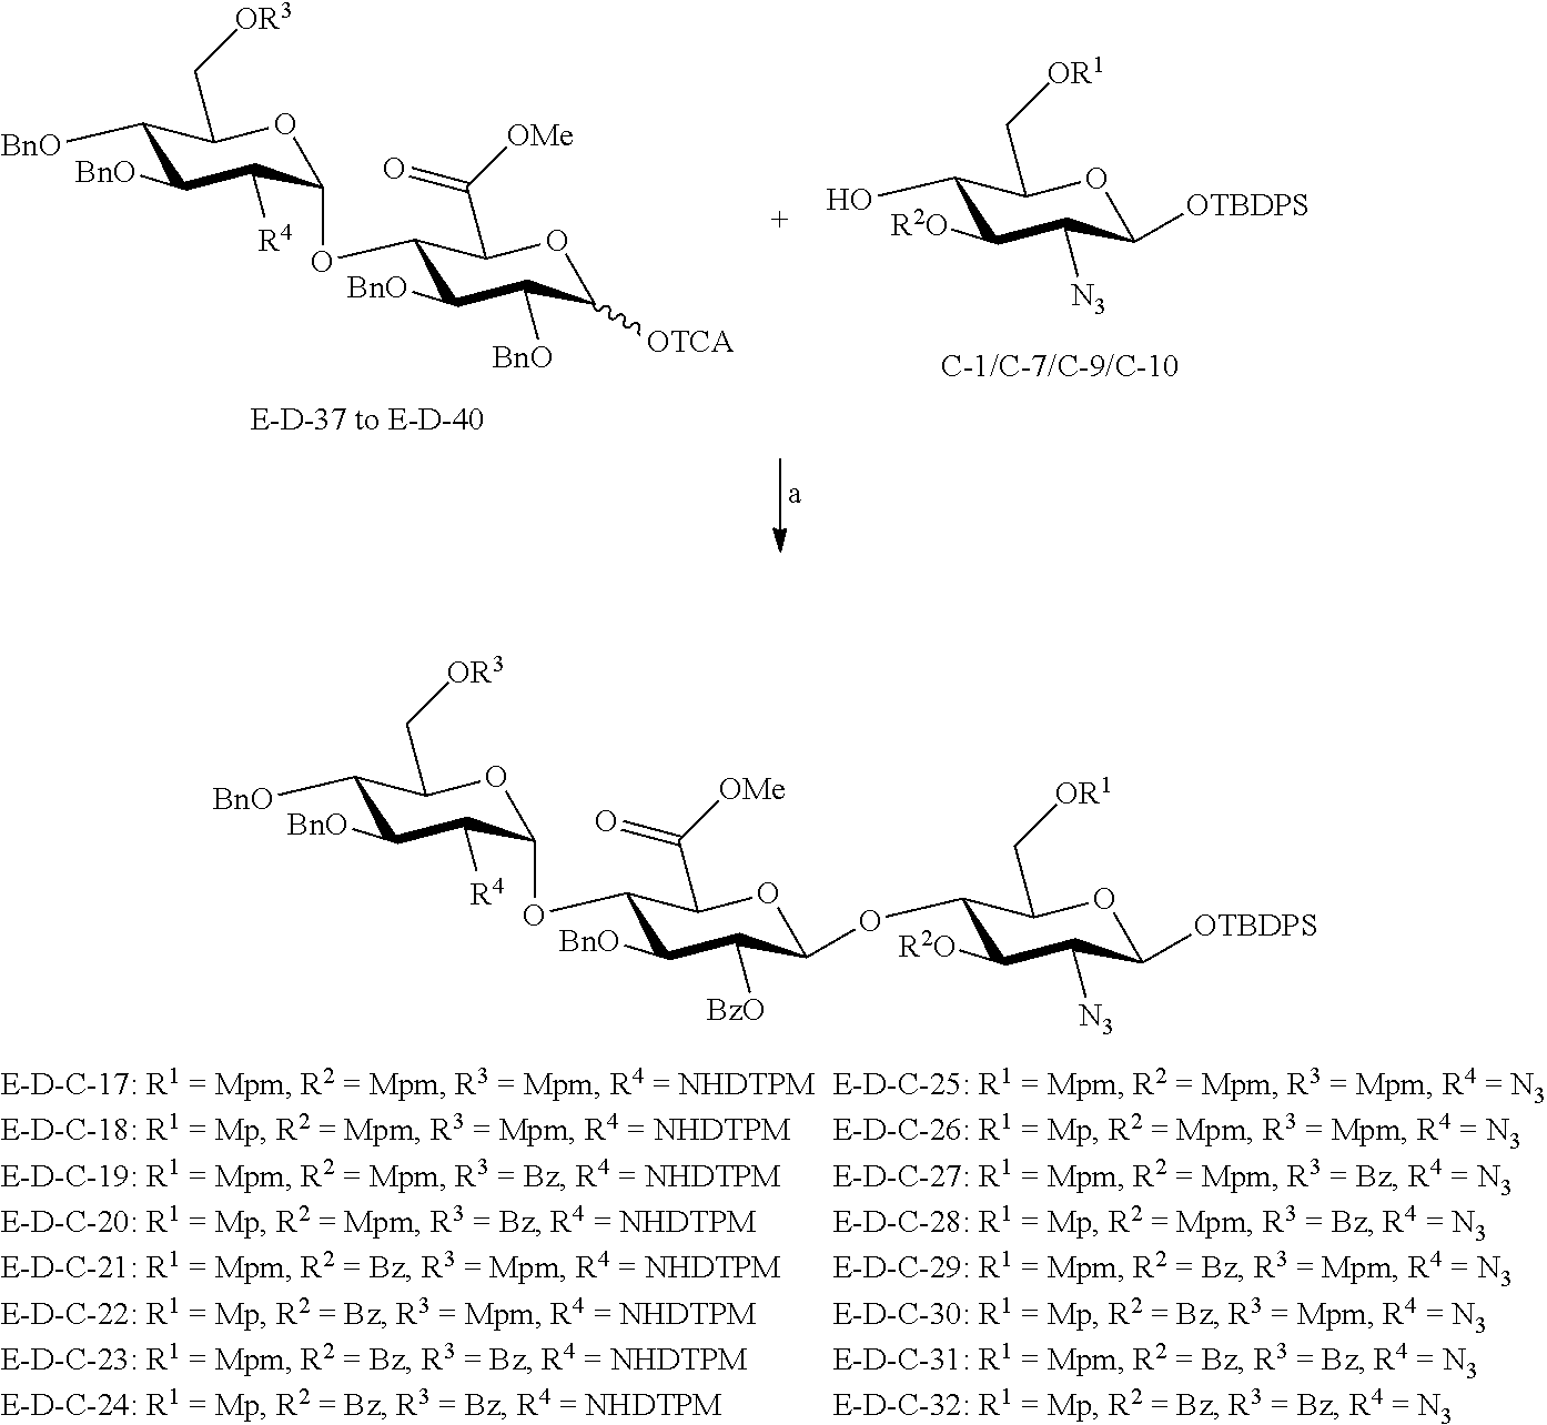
C1([BnO])C([BnO])C([R4])C(OC2C([BnO])C([BzO])C(OC3C([R2O])C([N3])C([OTBDPS])OC3C[OR1])OC2C([OMe])=O)OC1C[OR3].C1(O)C([R2O])C([N3])C([OTBDPS])OC1C[OR1].C1([BnO])C([BnO])C([R4])C(OC2C([BnO])C([BnO])C([OTCA])OC2C([OMe])=O)OC1C[OR3]
